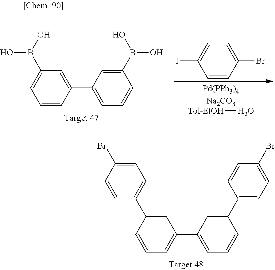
C1=CC(C2=CC=CC(B(O)O)=C2)=CC(B(O)O)=C1.C1=CC(Br)=CC=C1I.O[Tol-EtOH].C1=C(C2=CC=C(Br)C=C2)C=CC=C1C1=CC=CC(C2=CC=C(Br)C=C2)=C1
